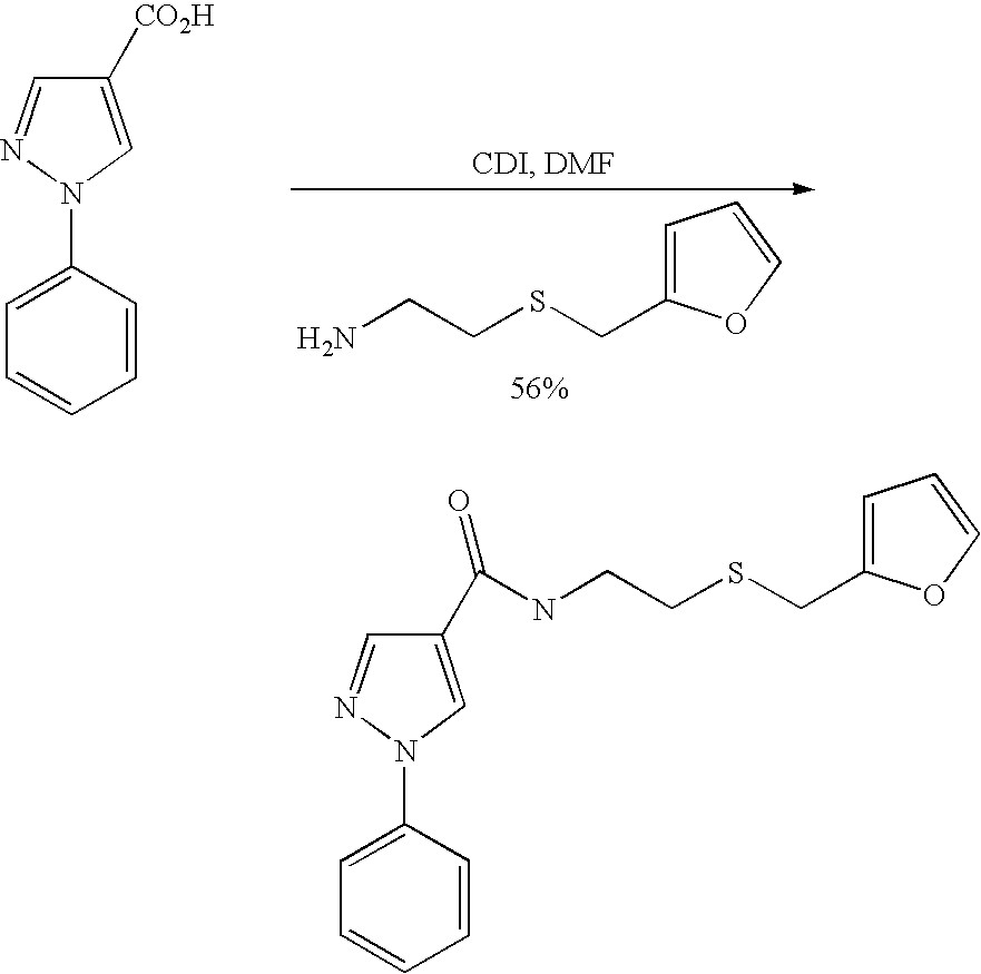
C1([CO2H])=CN(C2=CC=CC=C2)N=C1.NCCSCC1=CC=CO1.C1(C(=O)NCCSCC2=CC=CO2)=CN(C2=CC=CC=C2)N=C1
